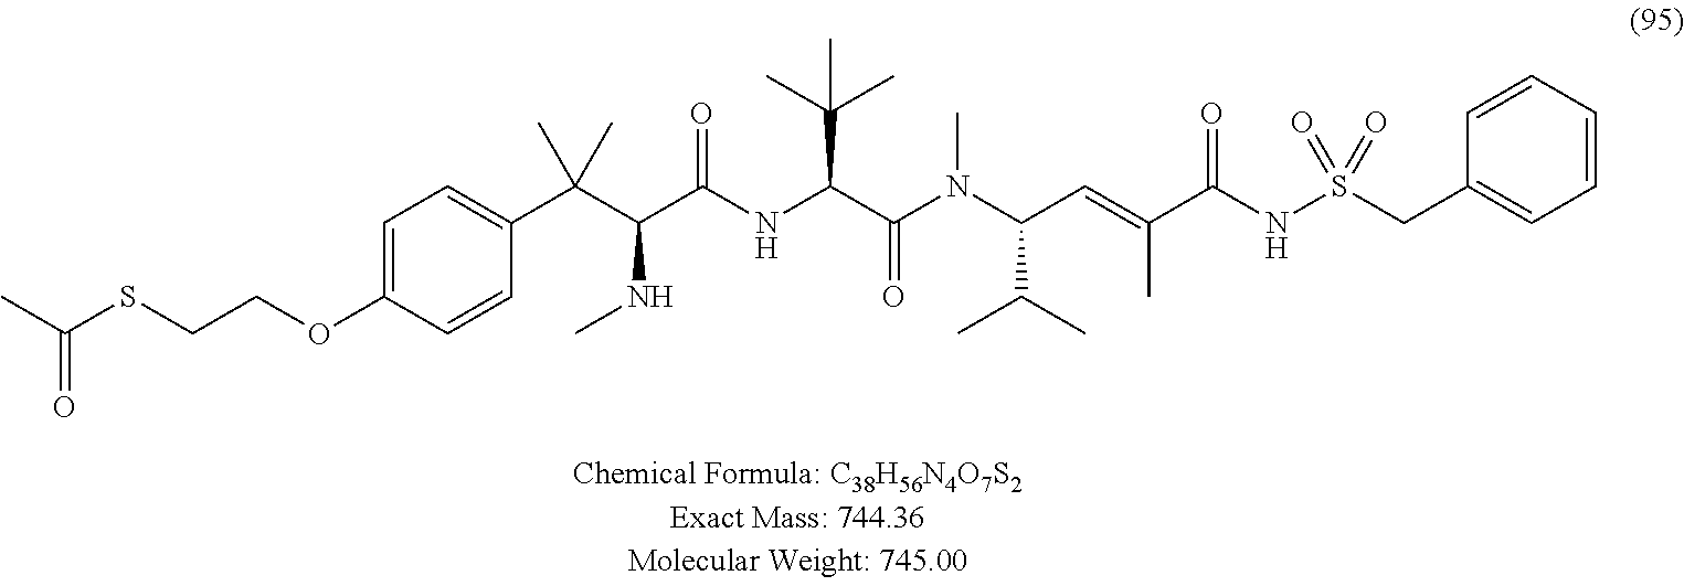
C(COC1=CC=C(C(C(C(NC(C(N(C(C=C(C(NS(CC2=CC=CC=C2)(=O)=O)=O)C)C(C)C)C)=O)C(C)(C)C)=O)NC)(C)C)C=C1)SC(C)=O
